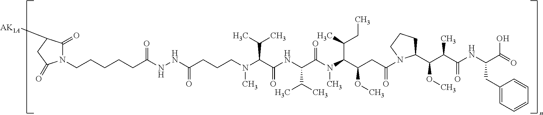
N1(CCCCCC(NNC(=O)CCCN(C(C(C)C)C(=O)NC(C(C)C)C(N(C(C(CC)C)C(OC)CC(N2C(C(C(C(NC(CC3=CC=CC=C3)C(=O)O)=O)C)OC)CCC2)=O)C)=O)C)=O)C(=O)C([AK1A])CC1=O
